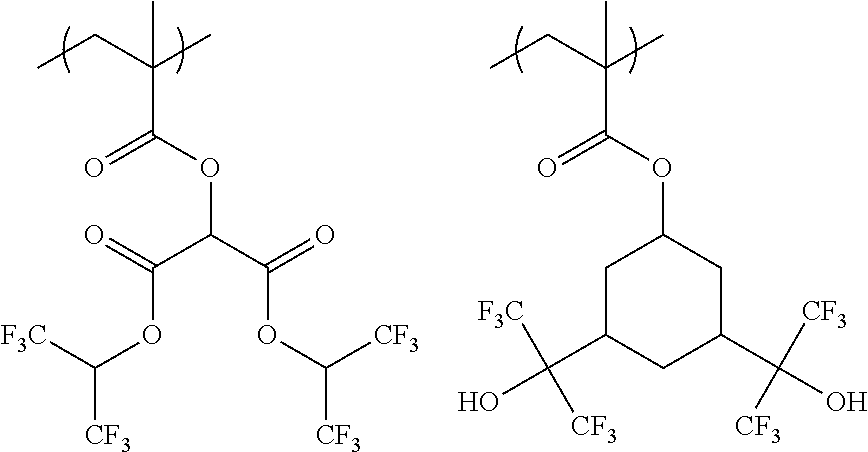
C(C(C)(C(OC(C(OC([CF3])[CF3])=O)C(=O)OC([CF3])[F3C])=O)C)C.C(C(C)(C(OC1CC(C(O)([CF3])[CF3])CC(C(O)([F3C])[CF3])C1)=O)C)C
